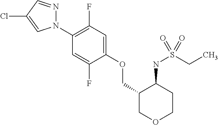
N1(C2=C(F)C=C(OCC3COCCC3NS(CC)(=O)=O)C(F)=C2)N=CC(Cl)=C1
